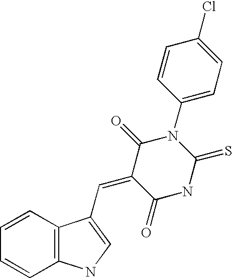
C12=C(NC=C1C=C1C(=O)N(C3=CC=C(Cl)C=C3)C(=S)NC1=O)C=CC=C2
